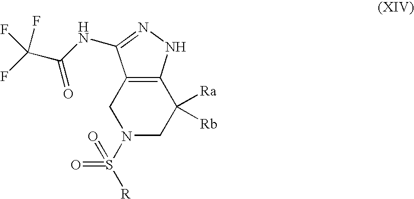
C1([Ra])([Rb])C2=C(CN(S([R])(=O)=O)C1)C(NC(C(F)(F)F)=O)=NN2
